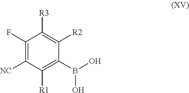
C1([R3])=C([R2])C(B(O)O)=C([R1])C([NC])=C1F
